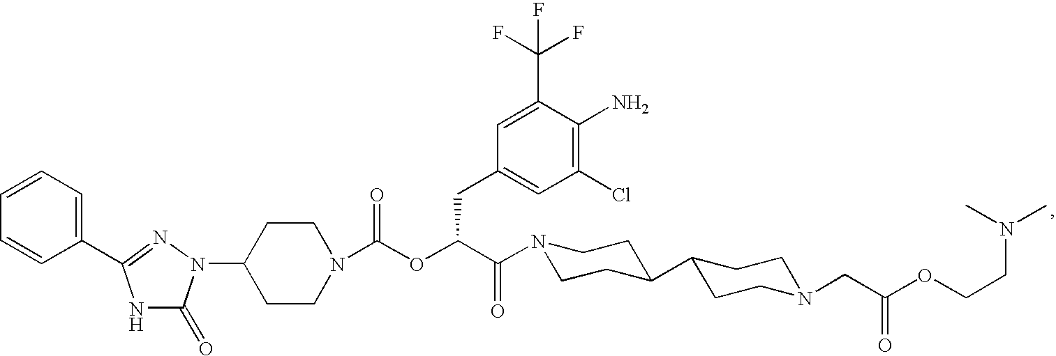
C1(N2C(=O)NC(C3=CC=CC=C3)=N2)CCN(C(OC(C(=O)N2CCC(C3CCN(CC(OCCN(C)C)=O)CC3)CC2)CC2=CC(Cl)=C(N)C(C(F)(F)F)=C2)=O)CC1
